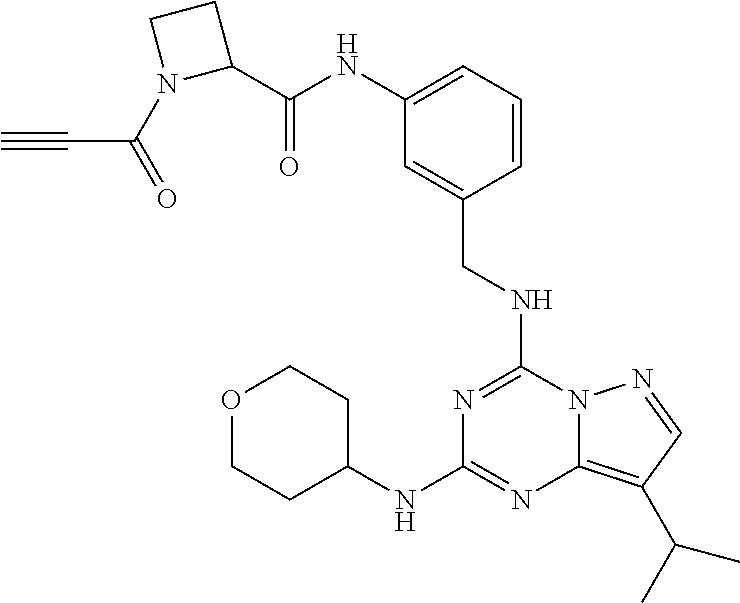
C1(C(NC2=CC=CC(CNC3=NC(NC4CCOCC4)=NC4=C(C(C)C)C=NN34)=C2)=O)CCN1C(=O)C#C
